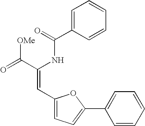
C1=C(C(=O)NC(C(=O)[OMe])=CC2=CC=C(C3=CC=CC=C3)O2)C=CC=C1
